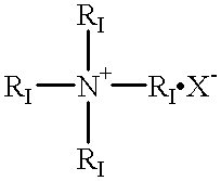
[N+]([RI])([RI])([RIX-])[RI]
